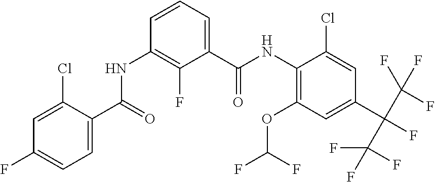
C1=C(Cl)C(C(=O)NC2=C(F)C(C(NC3=C(OC(F)F)C=C(C(C(F)(F)F)(C(F)(F)F)F)C=C3Cl)=O)=CC=C2)=CC=C1F
